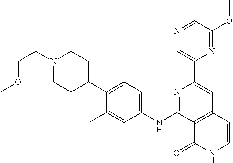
C1=NC=C(C2=CC3=C(C(NC4=CC=C(C5CCN(CCOC)CC5)C(C)=C4)=N2)C(=O)NC=C3)N=C1OC
